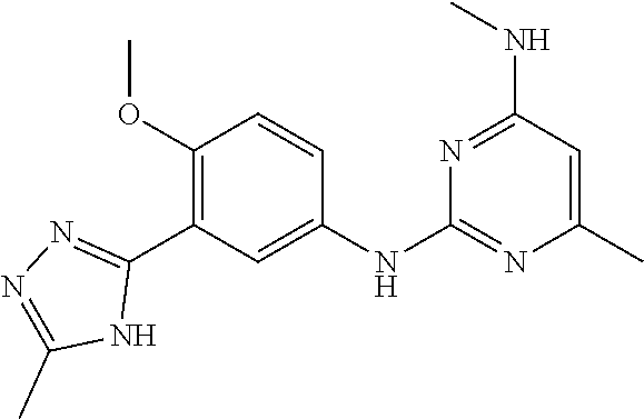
C1(NC2=NC(C)=CC(NC)=N2)=CC(C2=NN=C(C)N2)=C(OC)C=C1
